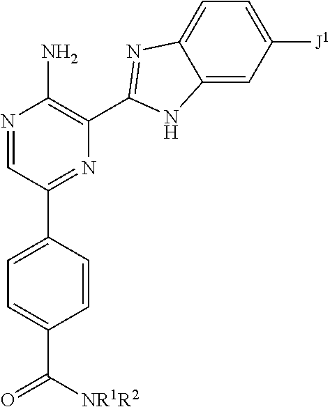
N1=CC(C2=CC=C(C(=O)[NR1R2])C=C2)=NC(C2=NC3=CC=C([J1])C=C3N2)=C1N
